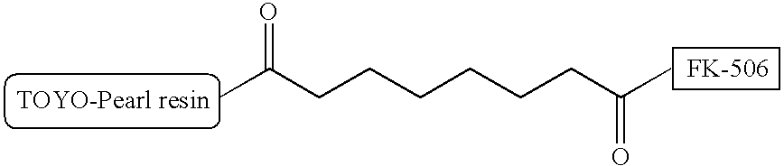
CC(CCCCCCC(C)=O)=O
